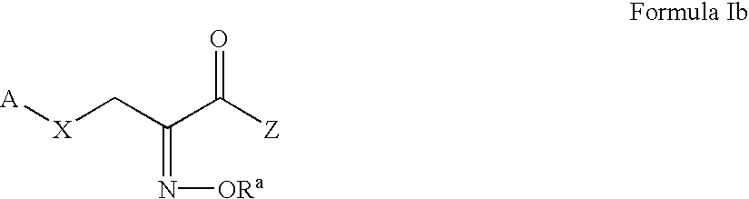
C(=N[ORa])(C([Z])=O)C[X][A]
